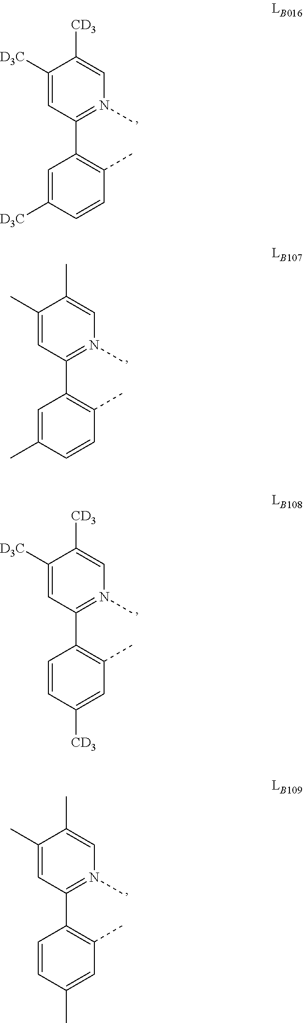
C1([D3C])=CC(C2=C(C)C=CC([D3C])=C2)=N(C)C=C1[CD3].C1(C)=CC(C2=C(C)C=CC(C)=C2)=N(C)C=C1C.C1([D3C])=CC(C2=C(C)C=C([CD3])C=C2)=N(C)C=C1[CD3].C1(C)=CC(C2=C(C)C=C(C)C=C2)=N(C)C=C1C
